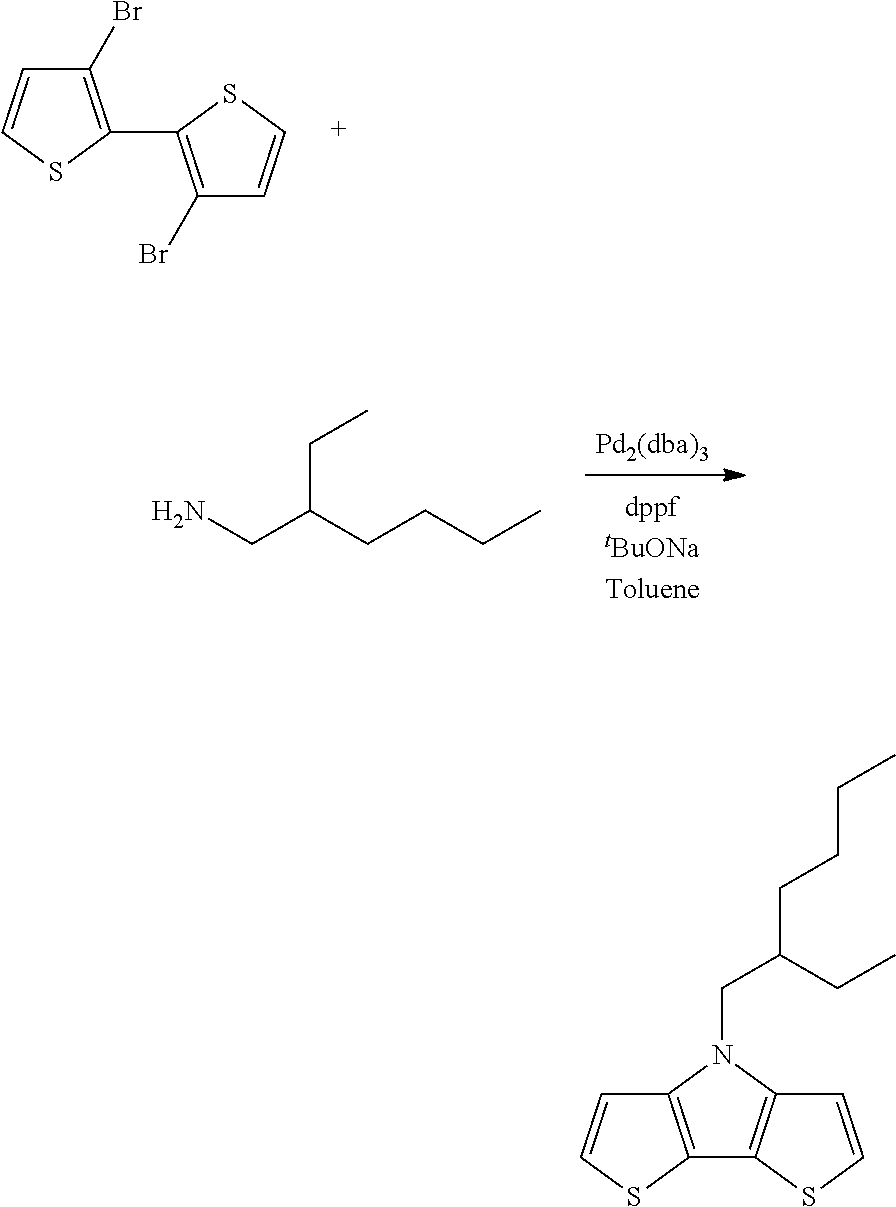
C1(Br)=C(C2=C(Br)C=CS2)SC=C1.NCC(CCCC)CC.C12=C(N(CC(CC)CCCC)C3=C1SC=C3)C=CS2
